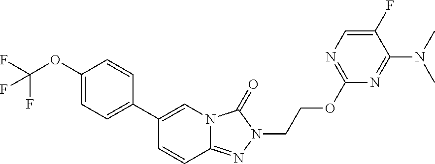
C1(OC(F)(F)F)=CC=C(C2=CN3C(=NN(CCOC4=NC=C(F)C(N(C)C)=N4)C3=O)C=C2)C=C1
